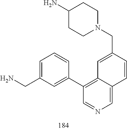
C1(N)CCN(CC2=CC3=C(C4=CC(CN)=CC=C4)C=NC=C3C=C2)CC1
